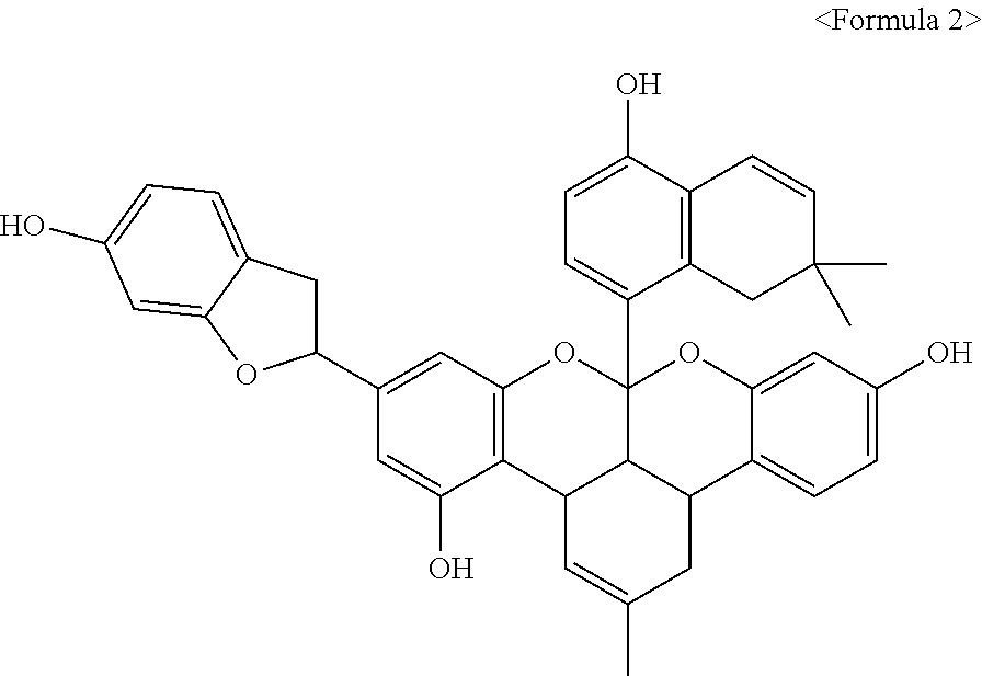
C1(C2CC3=CC=C(O)C=C3O2)=CC2=C(C(O)=C1)C1C3C(C4=CC=C(O)C5=C4CC(C)(C)C=C5)(O2)OC2=CC(O)=CC=C2C3CC(C)=C1
